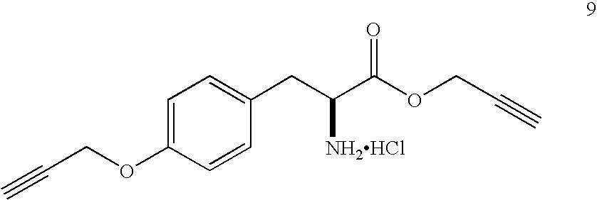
C1=C(OCC#C)C=CC(CC([NH2HCl])C(OCC#C)=O)=C1
